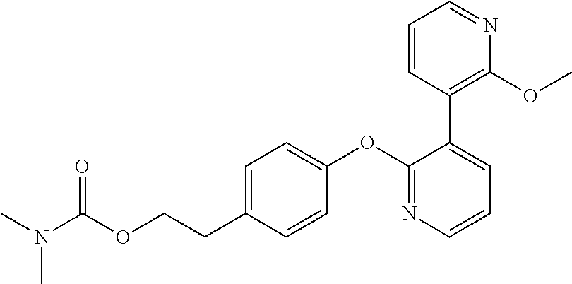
C1=C(CCOC(N(C)C)=O)C=CC(OC2=NC=CC=C2C2=C(OC)N=CC=C2)=C1
